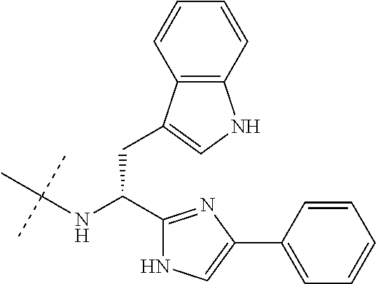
C1=CC(C2=CNC(C(CC3=CNC4=C3C=CC=C4)NC(C)(C)C)=N2)=CC=C1
